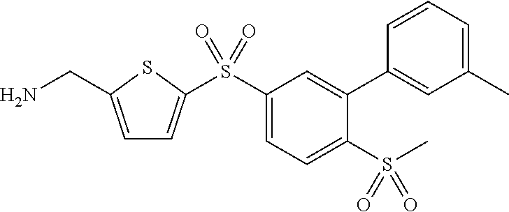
C1=C(CN)SC(S(C2=CC=C(S(C)(=O)=O)C(C3=CC(C)=CC=C3)=C2)(=O)=O)=C1
